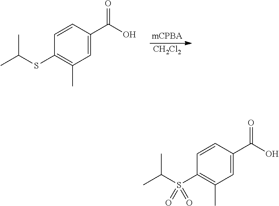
C1=CC(C(O)=O)=CC(C)=C1S(C(C)C)(=O)=O.C1=CC(C(O)=O)=CC(C)=C1SC(C)C.[CH2Cl2]
